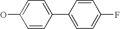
OC1=CC=C(C2=CC=C(F)C=C2)C=C1
